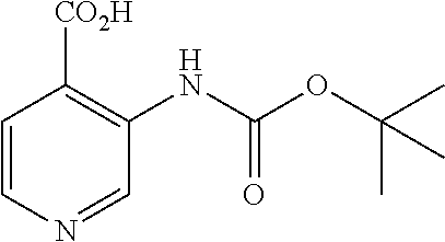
C1=CN=CC(NC(OC(C)(C)C)=O)=C1[CO2H]
